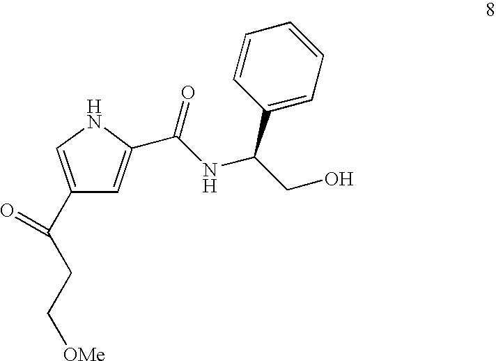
C(CC(=O)C1=CNC(C(NC(CO)C2=CC=CC=C2)=O)=C1)[OMe]
